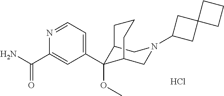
Cl.C1(C2(OC)C3CN(C4CC5(C4)CCC5)CC2CCC3)=CC=NC(C(N)=O)=C1
